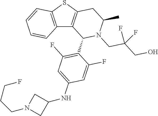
C12=C(SC3=C1C(C1=C(F)C=C(NC4CN(CCCF)C4)C=C1F)N(CC(CO)(F)F)C(C)C3)C=CC=C2
